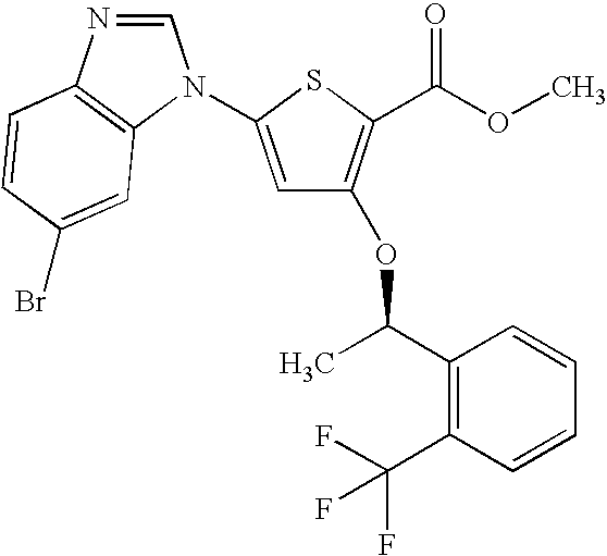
C1=NC2=C(N1C1=CC(OC(C3=C(C(F)(F)F)C=CC=C3)C)=C(C(OC)=O)S1)C=C(Br)C=C2
